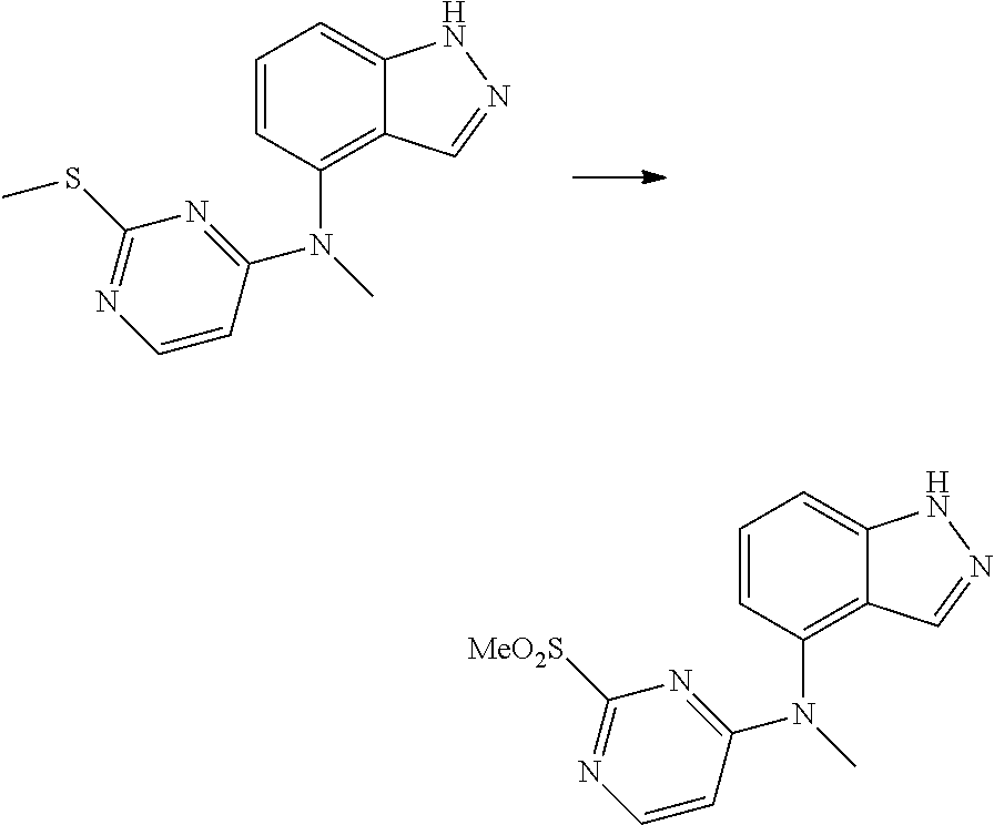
C1=CC(N(C2=NC(SC)=NC=C2)C)=C2C(=C1)NN=C2.C1=CC(N(C2=NC([MeO2S])=NC=C2)C)=C2C(=C1)NN=C2
